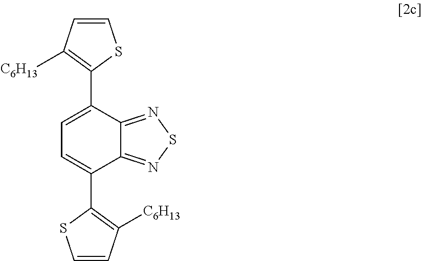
C1=CSC(C2=CC=C(C3=C([C6H13])C=CS3)C3=NSN=C23)=C1[C6H13]
